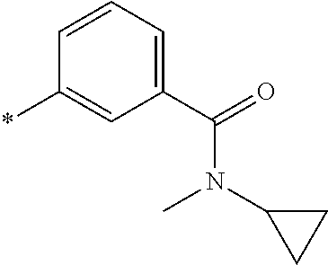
C1(C(=O)N(C2CC2)C)=CC=CC(*)=C1
